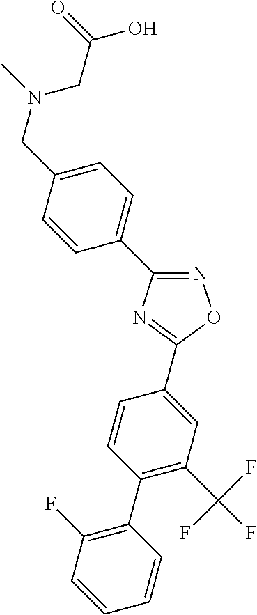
N1=C(C2=CC=C(CN(CC(O)=O)C)C=C2)N=C(C2=CC(C(F)(F)F)=C(C3=C(F)C=CC=C3)C=C2)O1
